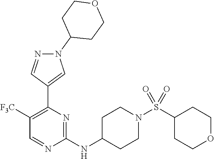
N(C1=NC(C2=CN(C3CCOCC3)N=C2)=C([F3C])C=N1)C1CCN(S(C2CCOCC2)(=O)=O)CC1
